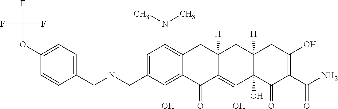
C1=C(CNCC2=CC=C(OC(F)(F)F)C=C2)C(O)=C2C(=C1N(C)C)CC1([H])C(=C(O)C3(O)C([H])(C1)CC(O)=C(C(N)=O)C3=O)C2=O
